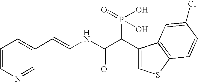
C1=CN=CC(C=CNC(C(C2=CSC3=C2C=C(Cl)C=C3)P(O)(O)=O)=O)=C1
